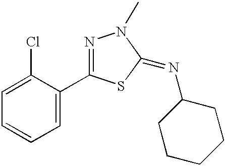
C1=C(Cl)C(C2=NN(C)C(=NC3CCCCC3)S2)=CC=C1
